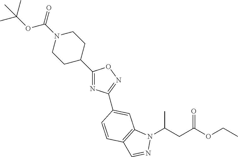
C(C(OCC)=O)C(N1C2=C(C=N1)C=CC(C1=NOC(C3CCN(C(=O)OC(C)(C)C)CC3)=N1)=C2)C
